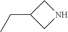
C(C1CNC1)C
